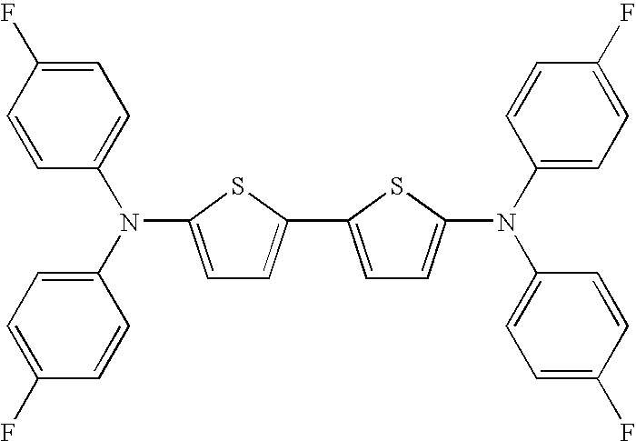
C1=C(N(C2=CC=C(F)C=C2)C2=CC=C(F)C=C2)SC(C2=CC=C(N(C3=CC=C(F)C=C3)C3=CC=C(F)C=C3)S2)=C1
